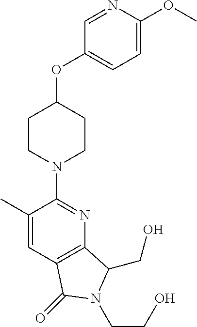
C1(C)=CC2=C(N=C1N1CCC(OC3=CC=C(OC)N=C3)CC1)C(CO)N(CCO)C2=O
